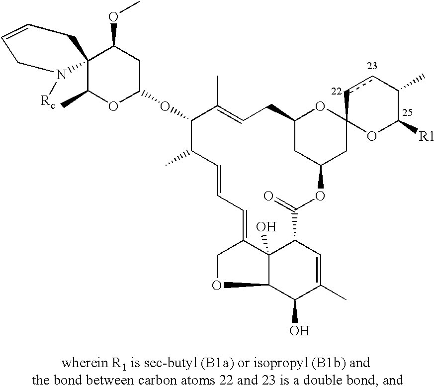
C1(C)OC(OC2C(C)C=CC=C3C4(O)C(OC3)C(O)C(C)=CC4C(=O)OC3CC4(OC(CC=C2C)C3)ccC(C)C([R1])O4)CC(OC)C12N([Rc])CC=CC2
